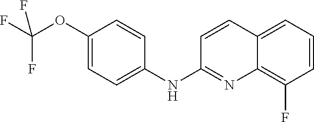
C1(OC(F)(F)F)=CC=C(NC2=NC3=C(F)C=CC=C3C=C2)C=C1
